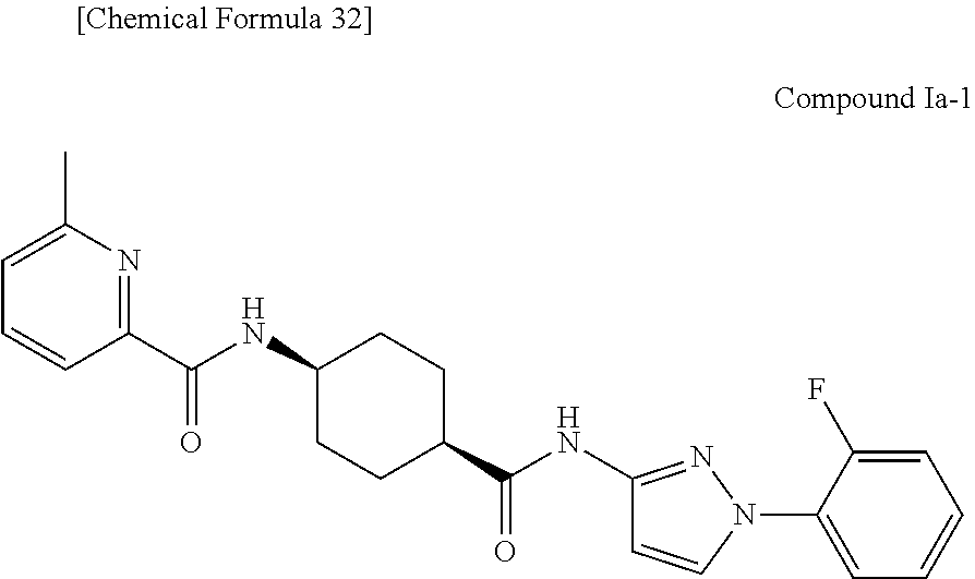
C1=C(C)N=C(C(NC2CCC(C(NC3=NN(C4=CC=CC=C4F)C=C3)=O)CC2)=O)C=C1
